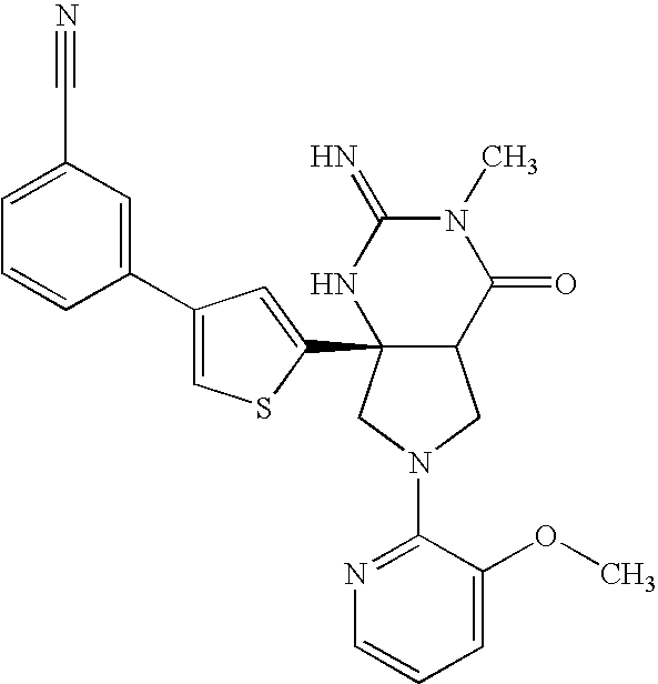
C1(N2CC3C(C4=CC(C5=CC(C#N)=CC=C5)=CS4)(C2)NC(=N)N(C)C3=O)=NC=CC=C1OC
